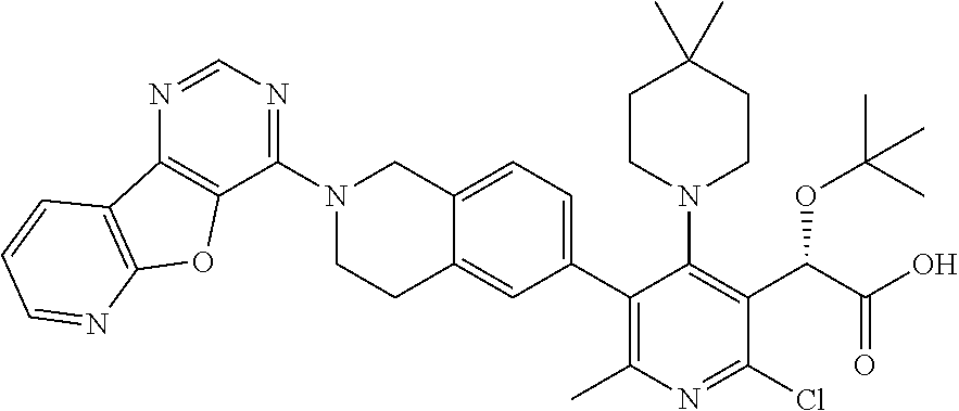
C1(N2CC3=CC=C(C4=C(C)N=C(Cl)C(C(C(O)=O)OC(C)(C)C)=C4N4CCC(C)(C)CC4)C=C3CC2)=NC=NC2=C1OC1=C2C=CC=N1
